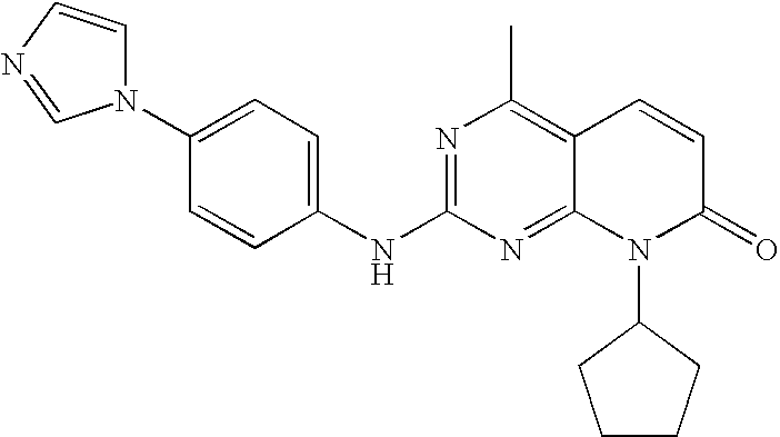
C1(NC2=NC(C)=C3C(=N2)N(C2CCCC2)C(=O)C=C3)=CC=C(N2C=CN=C2)C=C1
